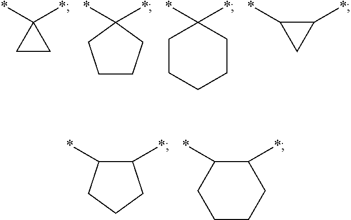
C1CC1(*)*.C1(*)(*)CCCC1.C1(*)(*)CCCCC1.C1(*)C(*)C1.C1(*)C(*)CCC1.C1(*)C(*)CCCC1
